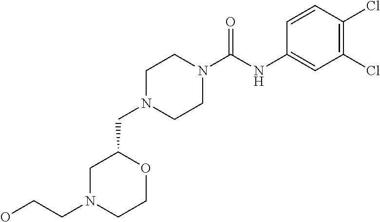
C1N(CC2CN(CCO)CCO2)CCN(C(NC2=CC(Cl)=C(Cl)C=C2)=O)C1
